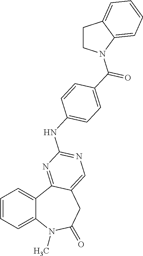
C1=CC=C2C(=C1)C1=NC(NC3=CC=C(C(=O)N4CCC5=CC=CC=C45)C=C3)=NC=C1CC(=O)N2C
